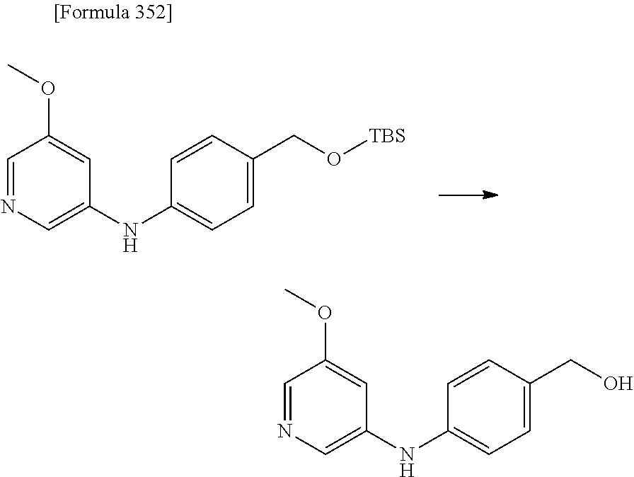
C1=C(CO[TBS])C=CC(NC2=CN=CC(OC)=C2)=C1.C1=C(CO)C=CC(NC2=CN=CC(OC)=C2)=C1
